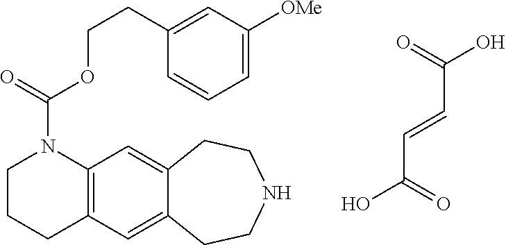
C(=CC(=O)O)C(O)=O.C12=C(C=C3C(=C1)CCNCC3)CCCN2C(OCCC1=CC([OMe])=CC=C1)=O
